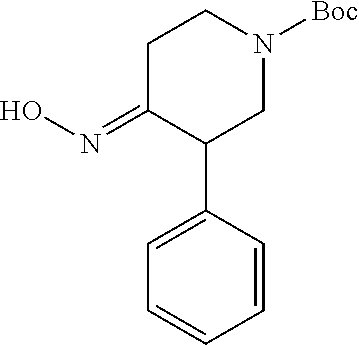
ON=C1C(C2=CC=CC=C2)CN([Boc])CC1
